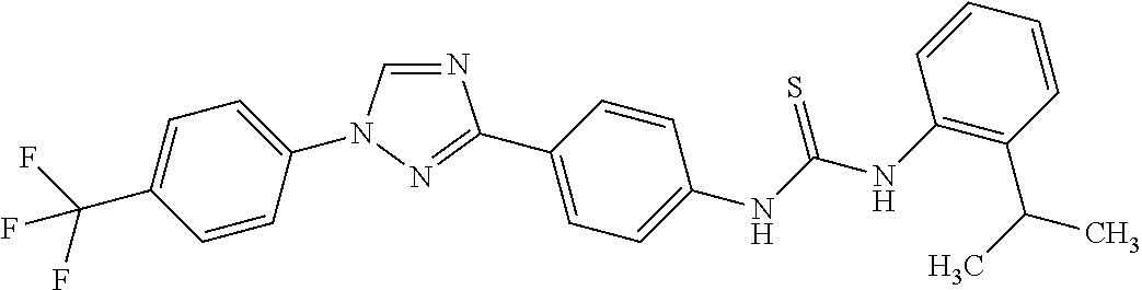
C1=C(C(F)(F)F)C=CC(N2C=NC(C3=CC=C(NC(NC4=C(C(C)C)C=CC=C4)=S)C=C3)=N2)=C1
